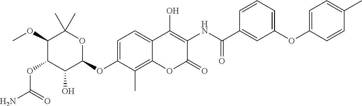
NC(=O)OC1C(O)C(OC2=CC=C3C(=C2C)OC(=O)C(NC(=O)C2=CC(OC4=CC=C(C)C=C4)=CC=C2)=C3O)OC(C)(C)C1OC
